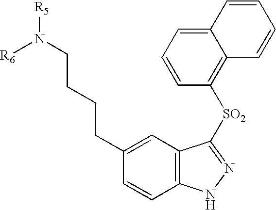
C12=C(C=C(CCCCN([R5])[R6])C=C1)C([SO2]C1=C3C(=CC=C1)C=CC=C3)=NN2
